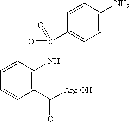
C1(C([Arg-OH])=O)=C(NS(=O)(C2=CC=C(N)C=C2)=O)C=CC=C1
